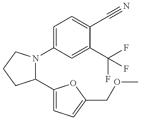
C1(C2=CC=C(COC)O2)N(C2=CC=C(C#N)C(C(F)(F)F)=C2)CCC1
